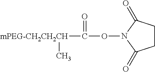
C1CC(=O)N(OC([mPEG-CH2CH2CH]C)=O)C1=O
